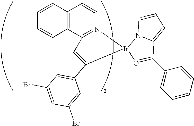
C12=C(C3=N(C=C1)[Ir]1(O=C(C4=CC=CC=C4)C4=CC=CN14)C(C1=CC(Br)=CC(Br)=C1)=C3)C=CC=C2
